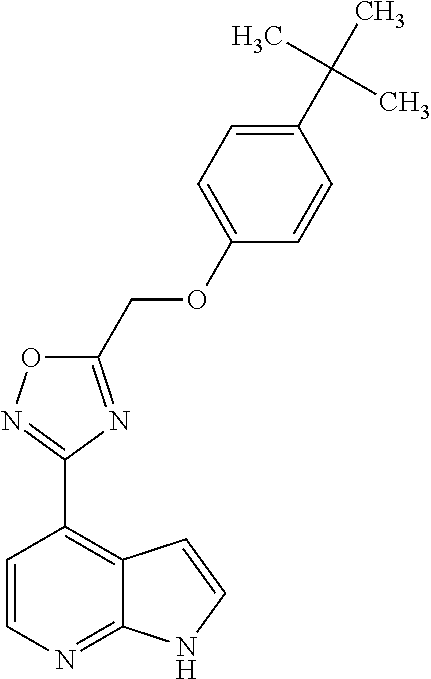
C1=CN=C2C(=C1C1=NOC(COC3=CC=C(C(C)(C)C)C=C3)=N1)C=CN2
